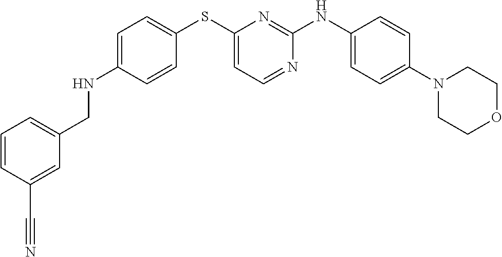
C1=C(NCC2=CC=CC(C#N)=C2)C=CC(SC2=CC=NC(NC3=CC=C(N4CCOCC4)C=C3)=N2)=C1
